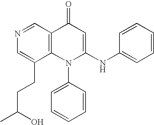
N1=CC2=C(C(CCC(C)O)=C1)N(C1=CC=CC=C1)C(NC1=CC=CC=C1)=CC2=O
